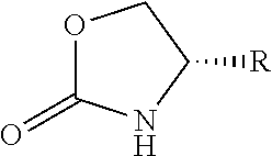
O1C(=O)NC([R])C1
